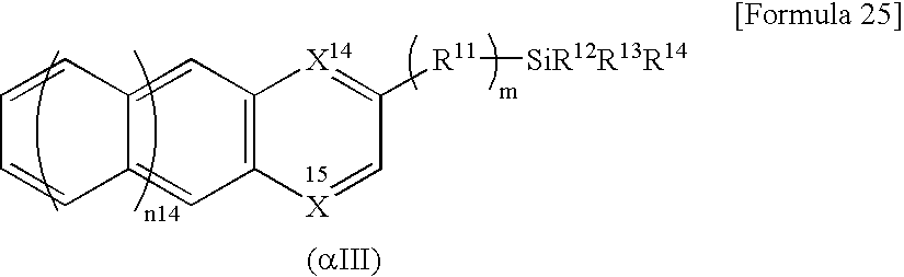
C12=C(C=C3C(=C1)C=CC=C3)[X14]=C([R11][SiR12R13R14])C=[X]2
